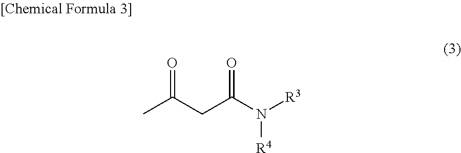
CC(CC(N([R3])[R4])=O)=O
